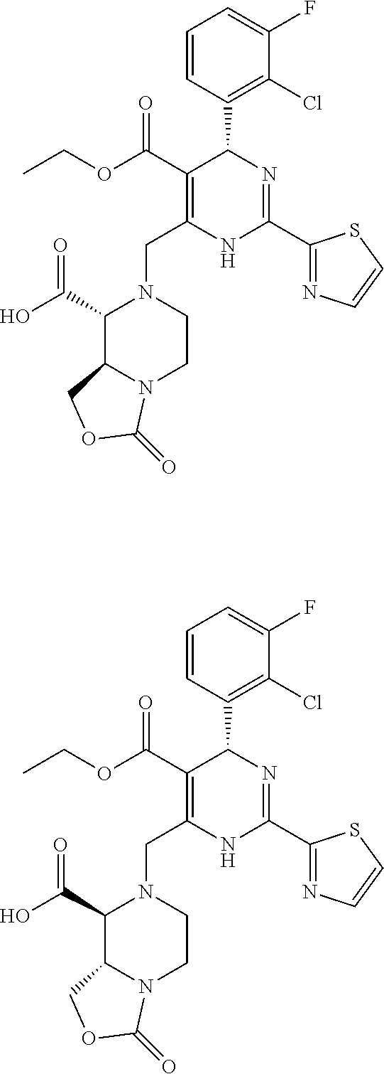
C(N1C(C(O)=O)C2N(CC1)C(=O)OC2)C1=C(C(=O)OCC)C(C2=C(Cl)C(F)=CC=C2)N=C(C2=NC=CS2)N1.C(N1C(C(O)=O)C2N(CC1)C(=O)OC2)C1=C(C(=O)OCC)C(C2=C(Cl)C(F)=CC=C2)N=C(C2=NC=CS2)N1
